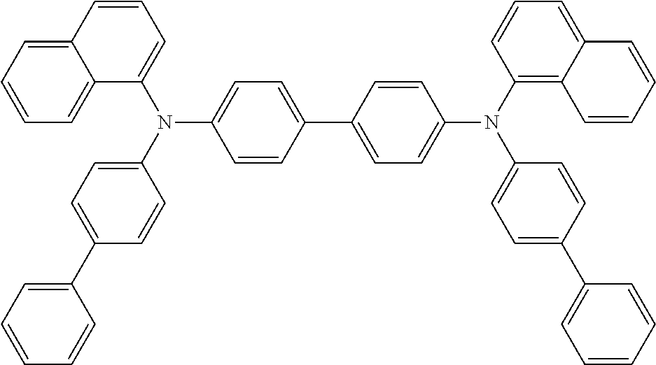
C12=CC=CC=C1C=CC=C2N(C1=CC=C(C2=CC=CC=C2)C=C1)C1=CC=C(C2=CC=C(N(C3=C4C(=CC=C3)C=CC=C4)C3=CC=C(C4=CC=CC=C4)C=C3)C=C2)C=C1
